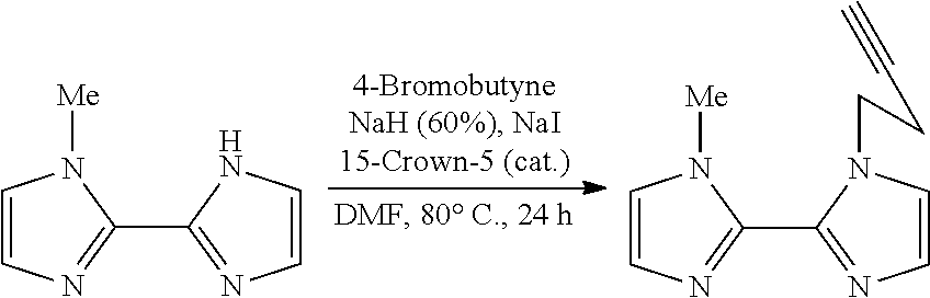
C1=CN=C(C2=NC=CN2)N1[Me].C1=CN=C(C2=NC=CN2CCC#C)N1[Me]
